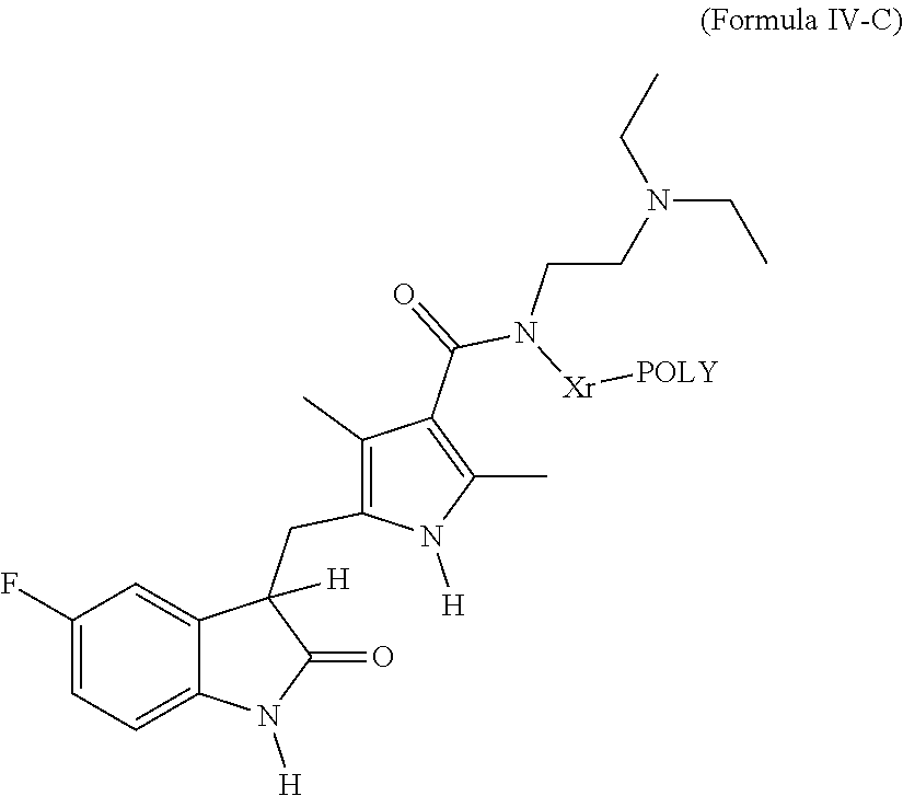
C1(F)=CC=C2C(=C1)C(CC1=C(C)C(C(=O)N([Xr][POLY])CCN(CC)CC)=C(C)N1[H])([H])C(=O)N2[H]
